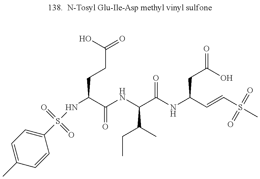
C1(C)=CC=C(S(NC(CCC(=O)O)C(NC(C(NC(C=CS(C)(=O)=O)CC(=O)O)=O)C(C)CC)=O)(=O)=O)C=C1
